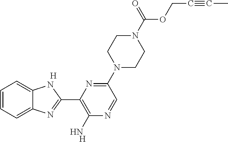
[H].[H].C1=CC=C2C(=C1)NC(C1=C(N)N=CC(N3CCN(C(OCC#CC)=O)CC3)=N1)=N2
